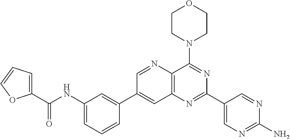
C1(NC(C2=CC=CO2)=O)=CC=CC(C2=CC3=C(N=C2)C(N2CCOCC2)=NC(C2=CN=C(N)N=C2)=N3)=C1
